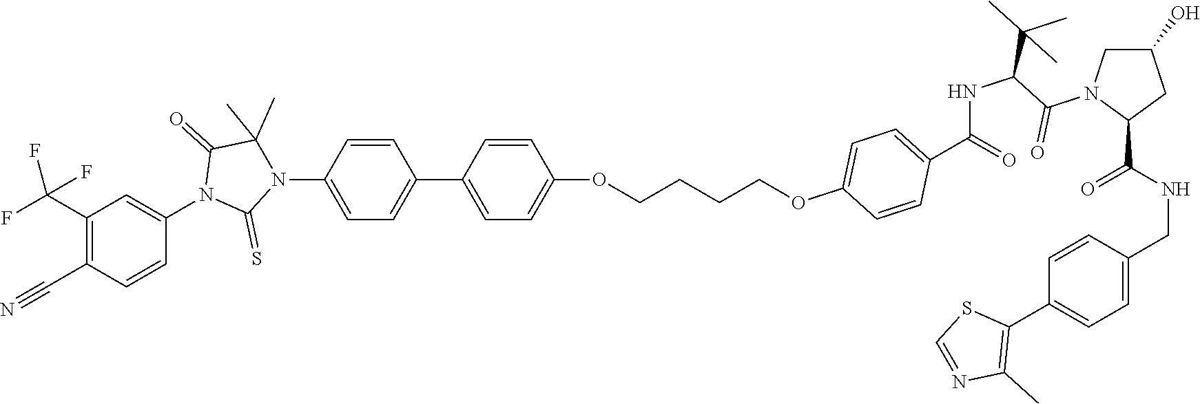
C(NC(=O)C1CC(O)CN1C(=O)C(C(C)(C)C)NC(C1=CC=C(OCCCCOC2=CC=C(C3=CC=C(N4C(=S)N(C5=CC(C(F)(F)F)=C(C#N)C=C5)C(=O)C4(C)C)C=C3)C=C2)C=C1)=O)C1=CC=C(C2=C(C)N=CS2)C=C1
